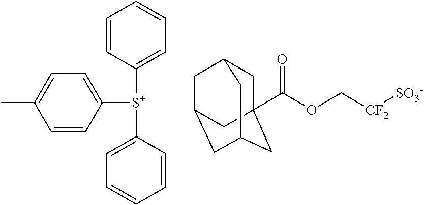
C1C2(C(OC[CF2][SO3-])=O)CC3CC(CC1C3)C2.C1=CC([S+](C2=CC=CC=C2)C2=CC=C(C)C=C2)=CC=C1
